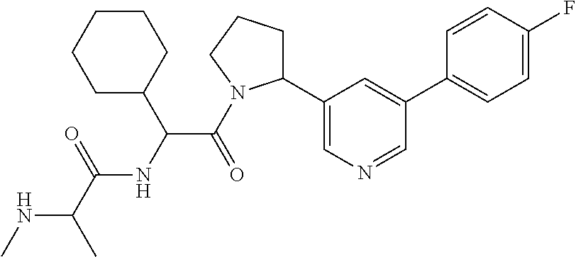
N(C(C)C(=O)NC(C(=O)N1C(C2=CN=CC(C3=CC=C(F)C=C3)=C2)CCC1)C1CCCCC1)C
